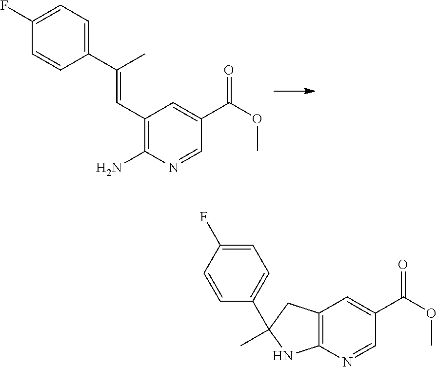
C1(C(=CC2=C(N)N=CC(C(=O)OC)=C2)C)=CC=C(F)C=C1.C12=C(N=CC(C(=O)OC)=C1)NC(C1=CC=C(F)C=C1)(C)C2
